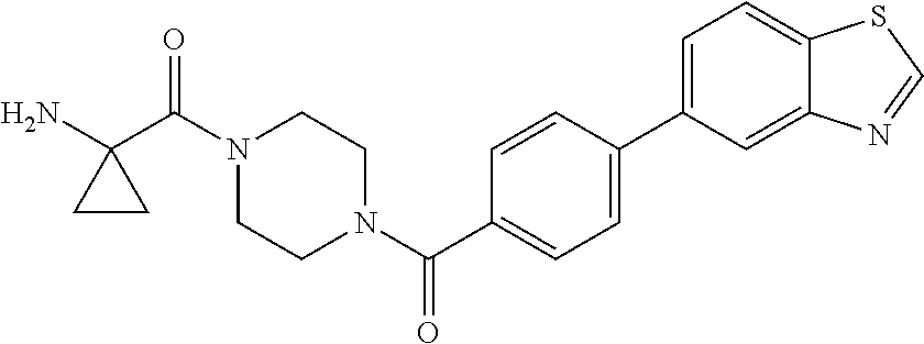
NC1(C(N2CCN(C(=O)C3=CC=C(C4=CC=C5C(=C4)N=CS5)C=C3)CC2)=O)CC1
